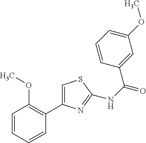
C1=CC=CC(C2=CSC(NC(C3=CC(OC)=CC=C3)=O)=N2)=C1OC
